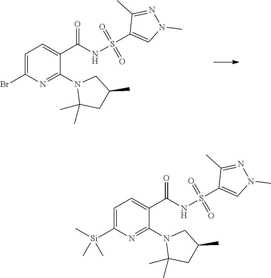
C1=C([Si](C)(C)C)N=C(N2C(C)(C)CC(C)C2)C(C(NS(C2=CN(C)N=C2C)(=O)=O)=O)=C1.C1=C(Br)N=C(N2C(C)(C)CC(C)C2)C(C(NS(C2=CN(C)N=C2C)(=O)=O)=O)=C1
